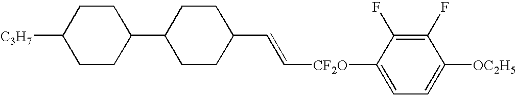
C([CF2O]C1=CC=C([OC2H5])C(F)=C1F)=CC1CCC(C2CCC([C3H7])CC2)CC1
